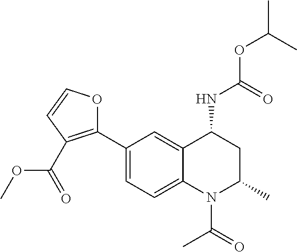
C(OC(C)C)(NC1CC(C)N(C(C)=O)C2=CC=C(C3=C(C(OC)=O)C=CO3)C=C12)=O
